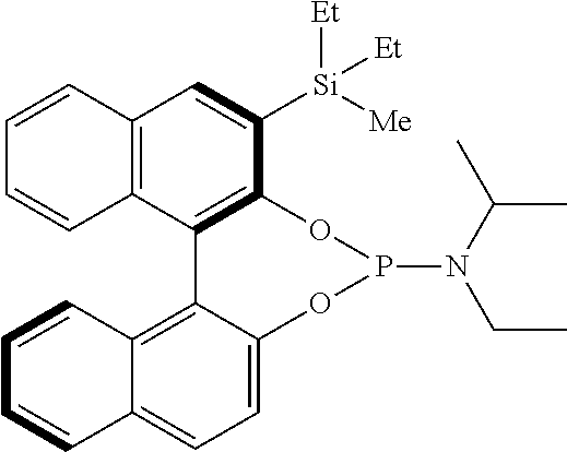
C12=C(C3=C(C([Si]([Me])([Et])[Et])=C1)OP(N(C(C)C)CC)OC1=CC=C4C(=C31)C=CC=C4)C=CC=C2
